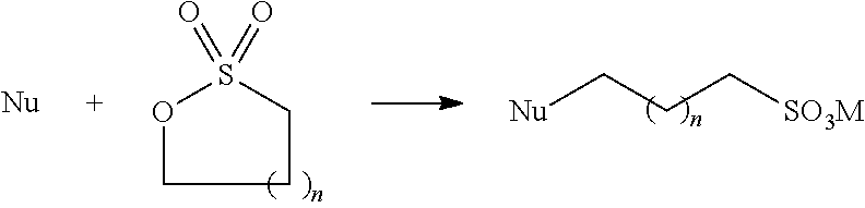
C1OS(=O)(=O)CC1.[Nu]CCC[SO3M]
